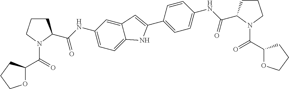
O1C(C(=O)N2CCCC2C(=O)NC2=CC=C3C(=C2)C=C(C2=CC=C(NC(=O)C4CCCN4C(C4OCCC4)=O)C=C2)N3)CCC1
